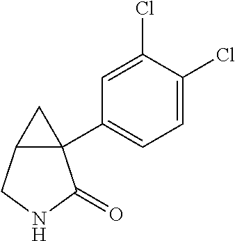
C12(C3=CC=C(Cl)C(Cl)=C3)C(CNC1=O)C2
